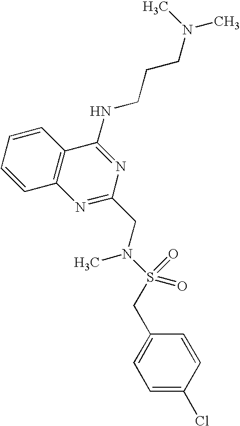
C1=CC=CC2=C1N=C(CN(S(CC1=CC=C(Cl)C=C1)(=O)=O)C)N=C2NCCCN(C)C
